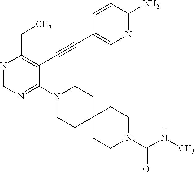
N1=CN=C(N2CCC3(CC2)CCN(C(NC)=O)CC3)C(C#CC2=CN=C(N)C=C2)=C1CC
